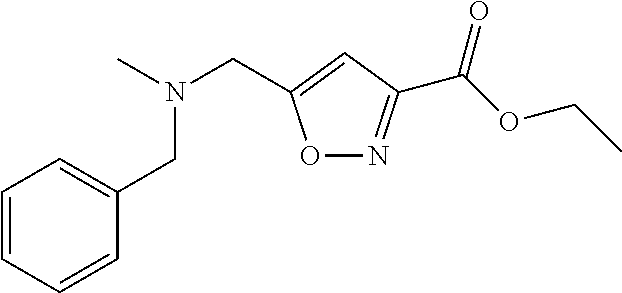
C1=CC=CC(CN(CC2=CC(C(OCC)=O)=NO2)C)=C1
